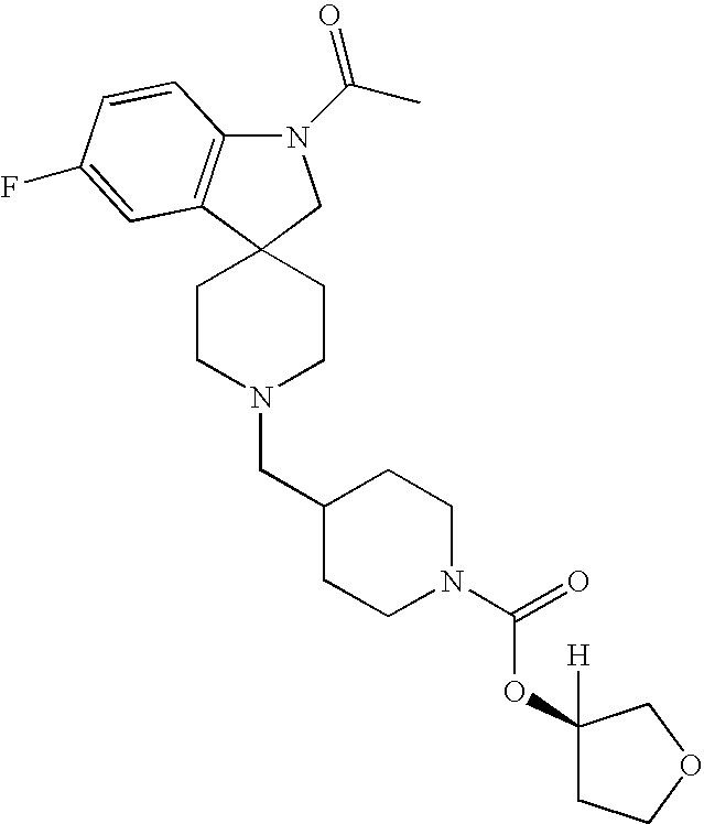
C12(CCN(CC3CCN(C(=O)OC4([H])CCOC4)CC3)CC1)CN(C(C)=O)C1=C2C=C(F)C=C1
